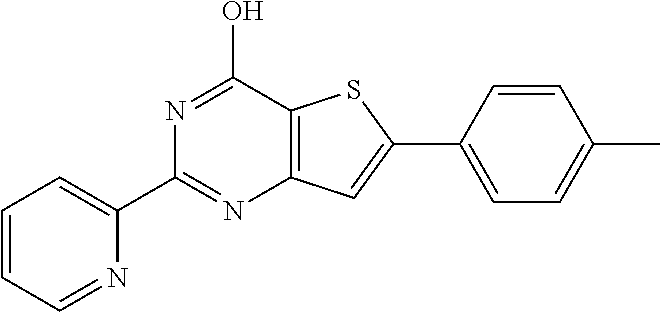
C12=C(C(O)=NC(C3=CC=CC=N3)=N1)SC(C1=CC=C(C)C=C1)=C2
